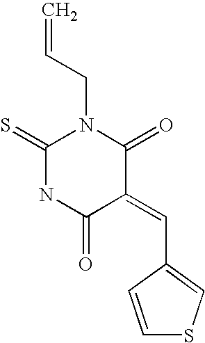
O=C1C(=CC2=CSC=C2)C(=O)NC(=S)N1CC=C
